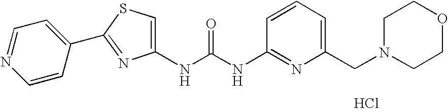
N(C(=O)NC1=NC(CN2CCOCC2)=CC=C1)C1=CSC(C2=CC=NC=C2)=N1.Cl
